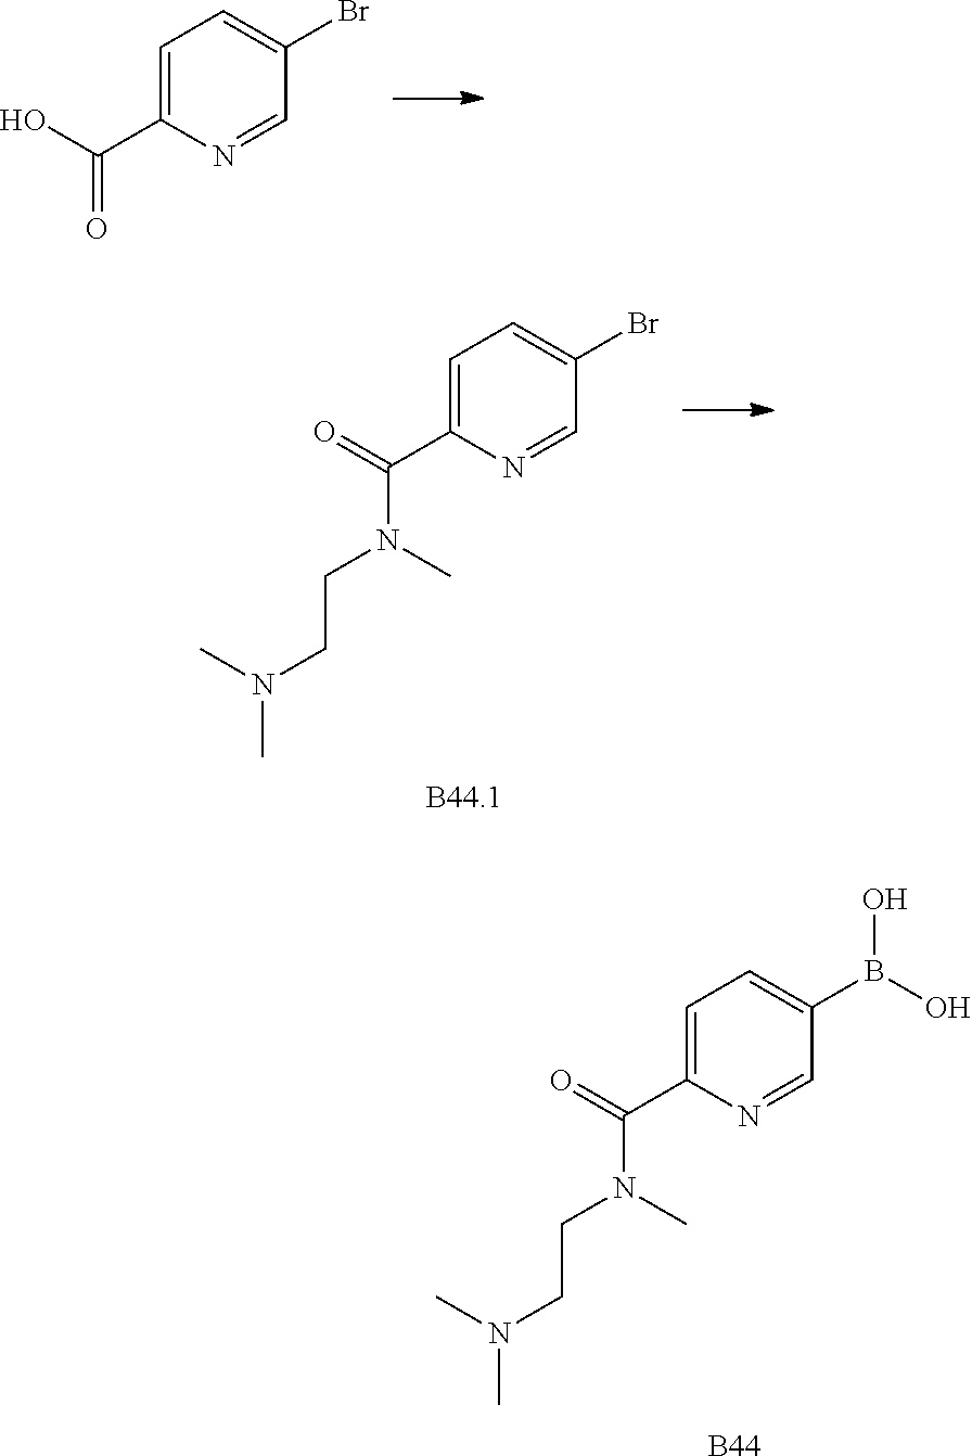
C1=C(C(O)=O)N=CC(Br)=C1.C1=C(C(=O)N(CCN(C)C)C)N=CC(Br)=C1.C1=C(C(=O)N(CCN(C)C)C)N=CC(B(O)O)=C1.[B44]
